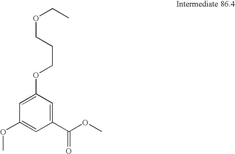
O(CCCOC1=CC(OC)=CC(C(OC)=O)=C1)CC
